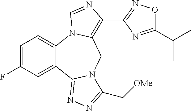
C12=CC=C(F)C=C1C1=NN=C(C[OMe])N1CC1=C(C3=NOC(C(C)C)=N3)N=CN21
